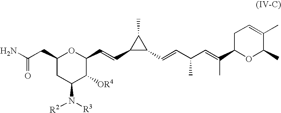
C1(CC(N)=O)CC(N([R3])[R2])C([OR4])C(C=CC2C(C=CC(C=C(C)C3OC(C)C(C)=CC3)C)C2C)O1
